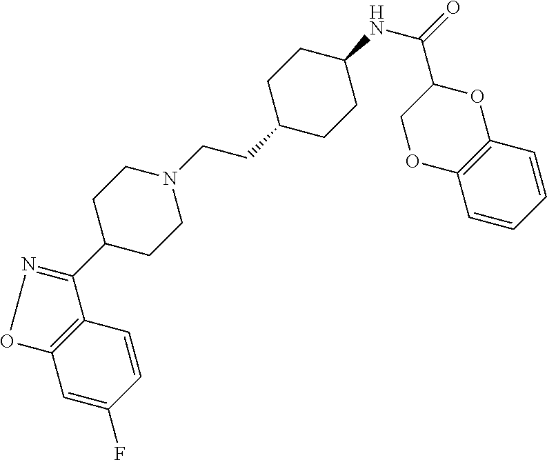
C1=C(F)C=CC2=C1ON=C2C1CCN(CCC2CCC(NC(=O)C3OC4=C(OC3)C=CC=C4)CC2)CC1
